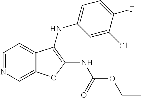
C12=CN=CC=C1C(NC1=CC=C(F)C(Cl)=C1)=C(NC(=O)OCC)O2
